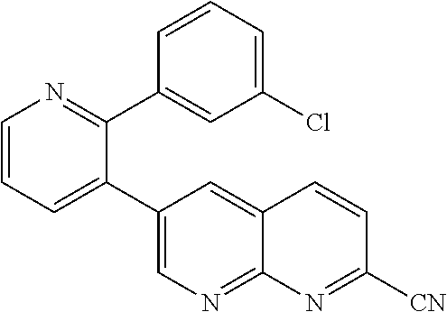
C1=CN=C(C2=CC(Cl)=CC=C2)C(C2=CN=C3C(=C2)C=CC([CN])=N3)=C1
